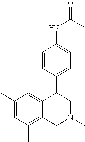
C1(C)=C2C(=CC(C)=C1)C(C1=CC=C(NC(C)=O)C=C1)CN(C)C2
